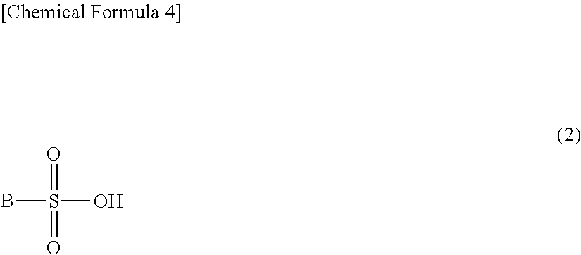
BS(O)(=O)=O
